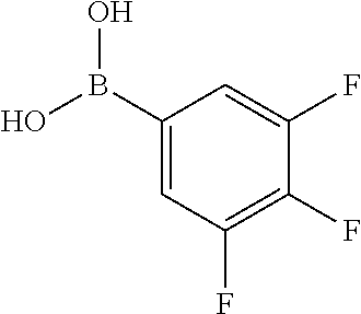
C1(B(O)O)=CC(F)=C(F)C(F)=C1
